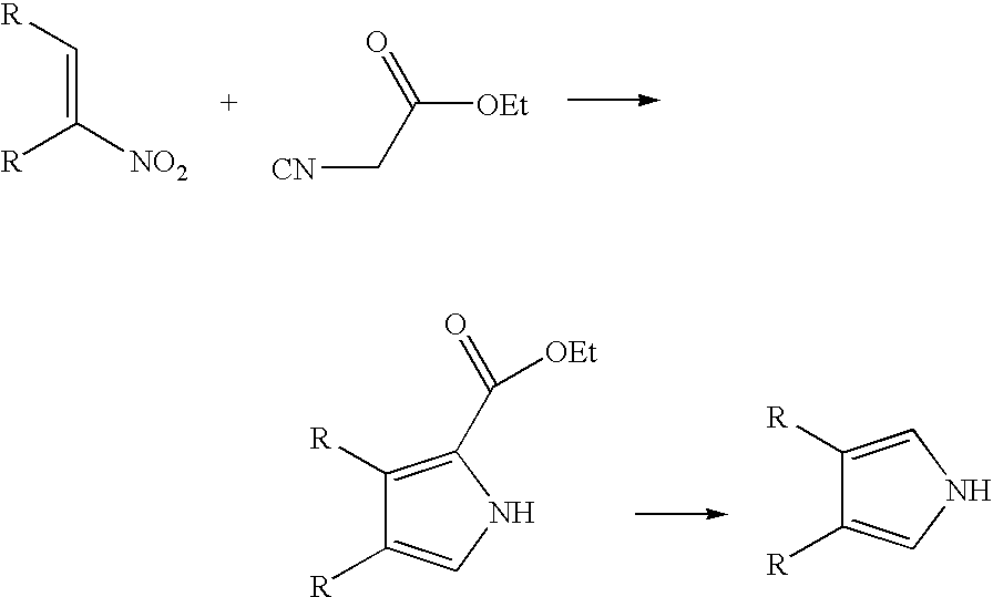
C1([R])=C(C(=O)[OEt])NC=C1[R].C1([R])=CNC=C1[R].[R]C=C([R])[NO2].C([OEt])(C[CN])=O
